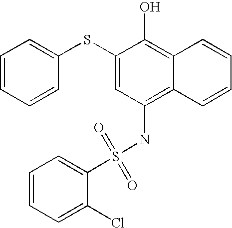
C1=CC=CC(SC2=CC(NS(=O)(=O)C3=CC=CC=C3Cl)=C3C(=C2O)C=CC=C3)=C1
